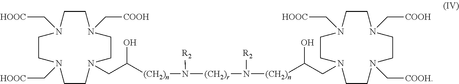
C1CN(C[COOH])CCN(CC(O)[(CH2)n]N([(CH2)r]N([(CH2)n]C(O)CN2CCN(C[COOH])CCN(C[COOH])CCN(C[HOOC])CC2)[R2])[R2])CCN(C[HOOC])CCN1C[HOOC]
